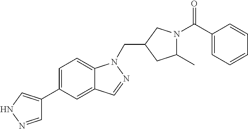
C1=NNC=C1C1=CC=C2C(=C1)C=NN2CC1CN(C(C2=CC=CC=C2)=O)C(C)C1
